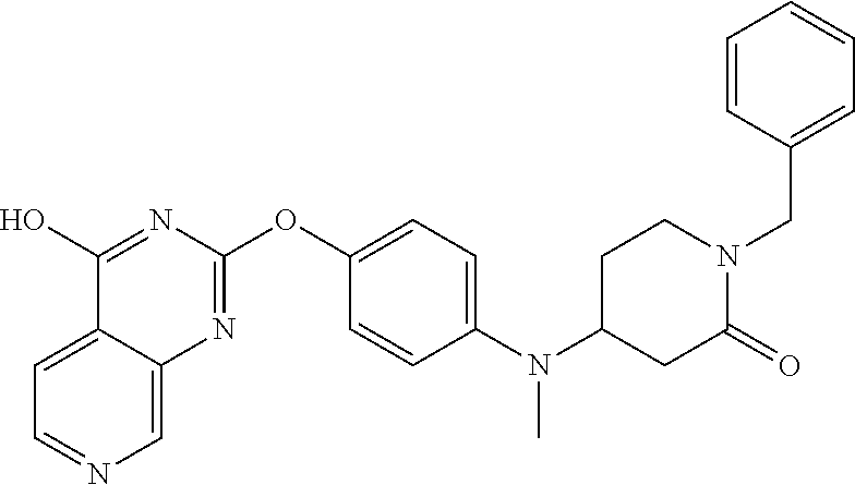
C12=CC=NC=C1N=C(OC1=CC=C(N(C3CC(=O)N(CC4=CC=CC=C4)CC3)C)C=C1)N=C2O
